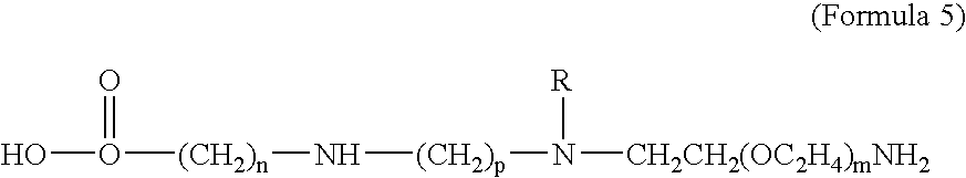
OO([(CH2)n]N[(CH2)p]N([CH2CH2(OC2H4)mNH2])[R])=O
